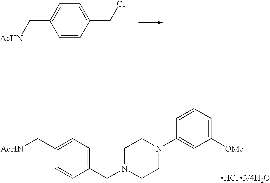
C1=C(C[AcHN])C=CC(CCl)=C1.Cl.C1=C(C[AcHN])C=CC(CN2CCN(C3=CC([OMe])=CC=C3)CC2)=C1
